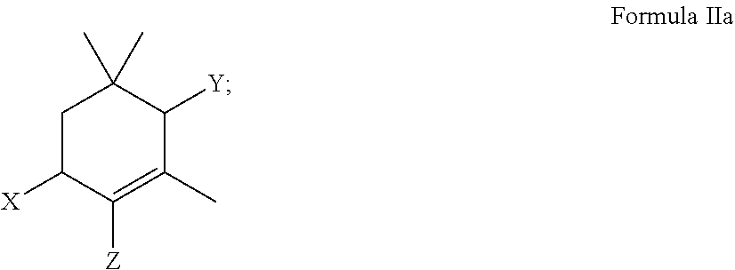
C1C([X])C([Z])=C(C)C([Y])C1(C)C
